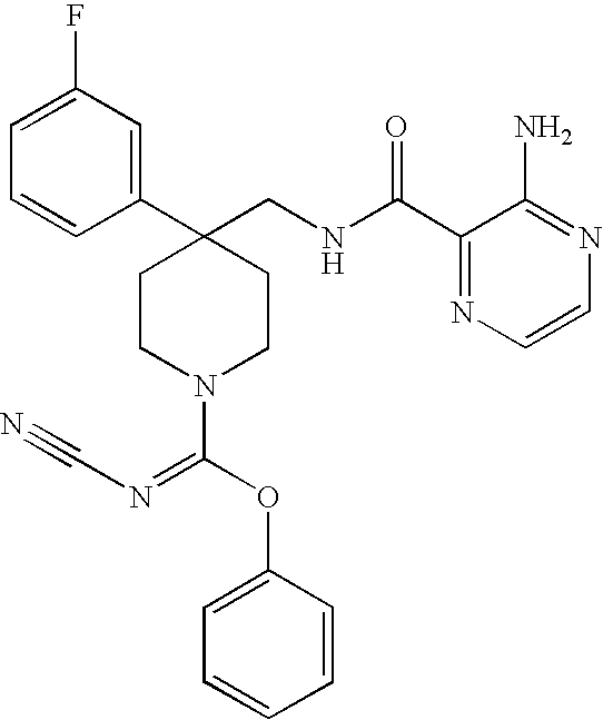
C1(C2(CNC(C3=NC=CN=C3N)=O)CCN(C(OC3=CC=CC=C3)=NC#N)CC2)=CC(F)=CC=C1
